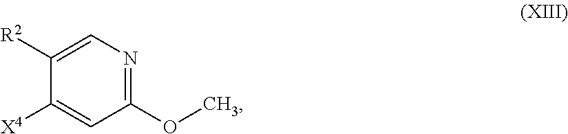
C1([R2])=CN=C(OC)C=C1[X4]
